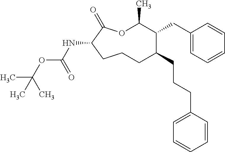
O1C(C)C(CC2=CC=CC=C2)C(CCCC2=CC=CC=C2)CCCC(NC(OC(C)(C)C)=O)C1=O
